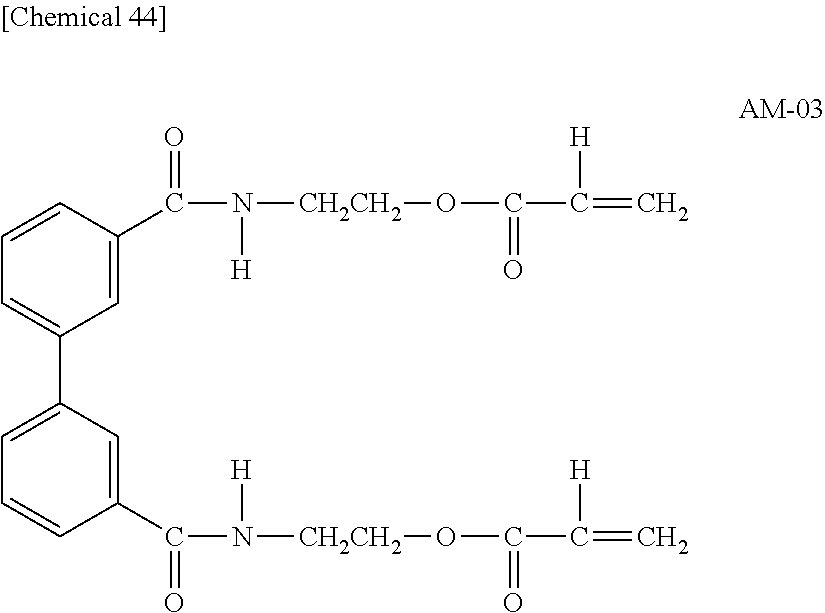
C1=C(C(N([H])[CH2CH2]OC(=O)C(=C)[H])=O)C=CC=C1C1=CC=CC(C(N([H])[CH2CH2]OC(C(=C)[H])=O)=O)=C1
